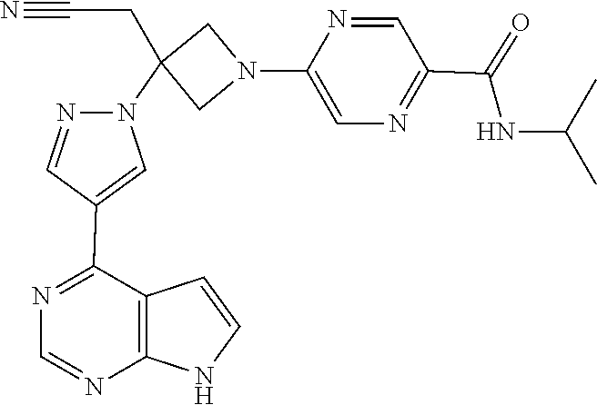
C1=NC2=C(C(C3=CN(C4(CC#N)CN(C5=CN=C(C(NC(C)C)=O)C=N5)C4)N=C3)=N1)C=CN2
